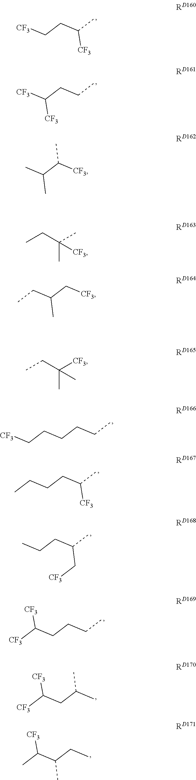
[CF3]CCC(C)[CF3].[CF3]C(CCC)[CF3].C(CCCC)C[CF3].C(CCC(C)[CF3])C.CCCC(C)C[CF3].C(CCCC)([CF3])[CF3].C(CC(C)C)([CF3])[CF3].C(C(CC)C)(C)[CF3].CC(C([CF3])C)C.CCC(C)(C)[CF3].C(C(C[CF3])C)C.CCC([CF3])(C)C
